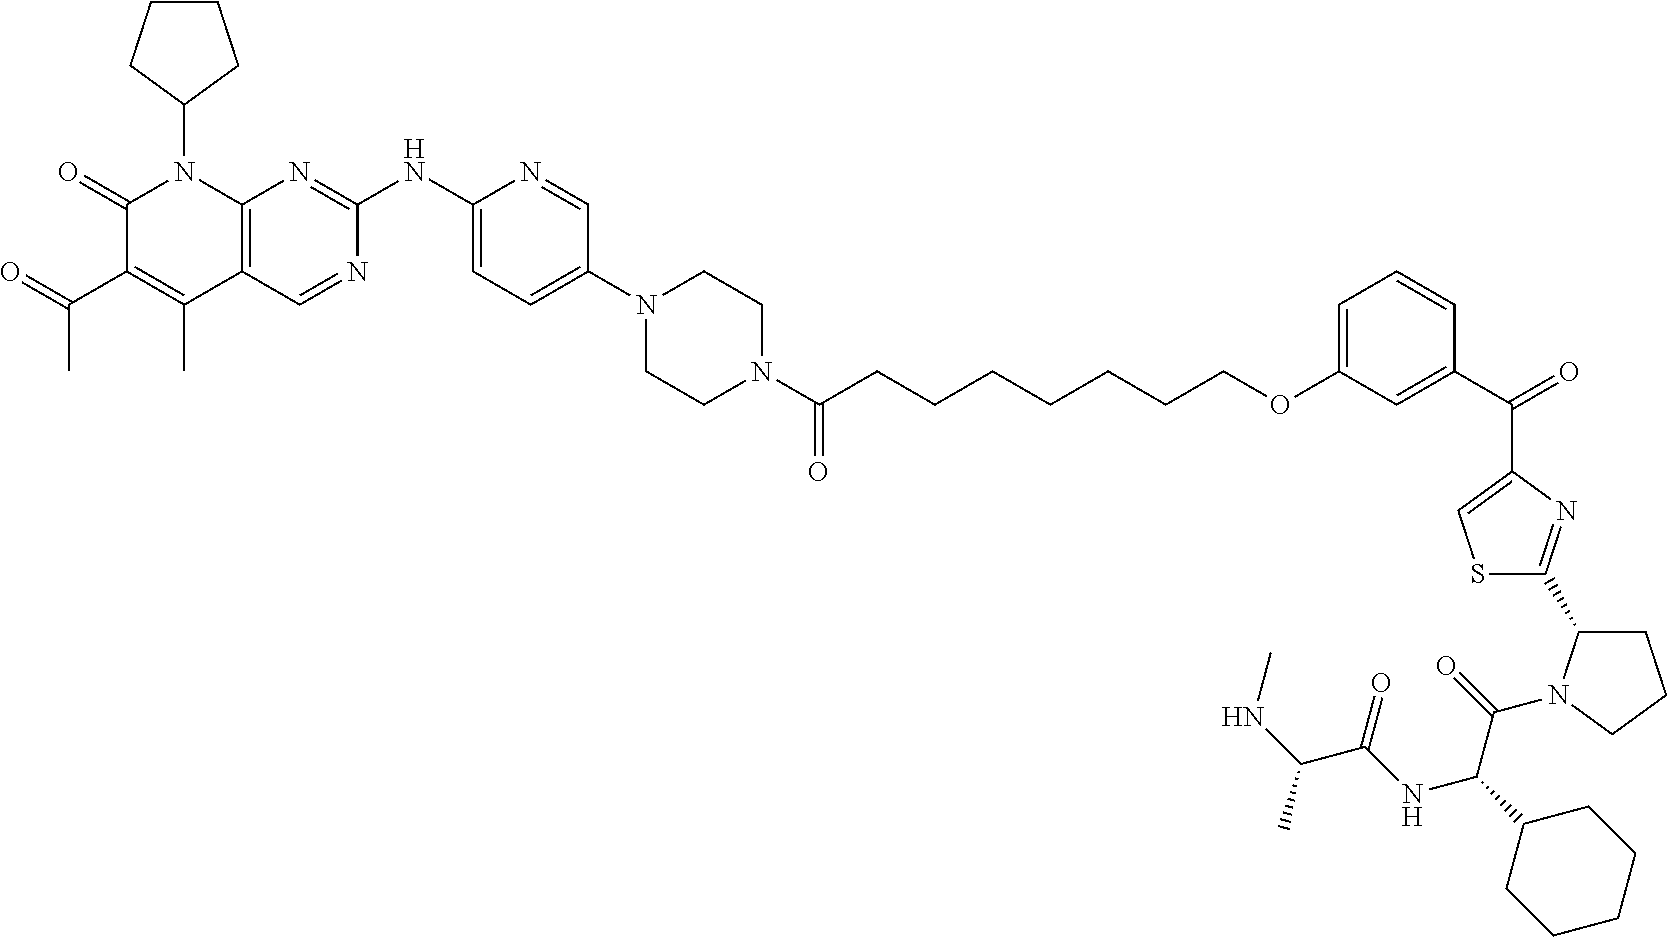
C1(=O)C(C(C)=O)=C(C)C2=C(N1C1CCCC1)N=C(NC1=CC=C(N3CCN(C(CCCCCCCOC4=CC=CC(C(=O)C5=CSC(C6CCCN6C(=O)C(C6CCCCC6)NC(C(NC)C)=O)=N5)=C4)=O)CC3)C=N1)N=C2
